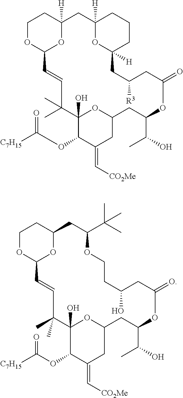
C1OC2OC([H])(C1)CC1([H])OC([H])(CCC1)CC([R3])CC(=O)OC(C(O)C)CC1CC(=C[CO2Me])C(OC(=O)[C7H15])C(O)(C(C)(C)C=C2)O1.C1OC2OC(C1)CC(C(C)(C)C)OCCC(O)CC(=O)OC(C(O)C)CC1CC(=C[CO2Me])C(OC(=O)[C7H15])C(O)(C(C)(C)C=C2)O1
